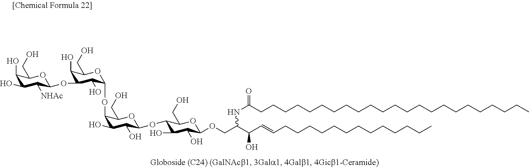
OC1C(OC2C(O)C(OC3C([NHAc])C(O)C(O)C(CO)O3)C(O)C(CO)O2)C(CO)OC(OC2C(O)C(O)C(OCC(NC(=O)CCCCCCCCCCCCCCCCCCCCCCC)C(C=CCCCCCCCCCCCCC)O)OC2CO)C1O
